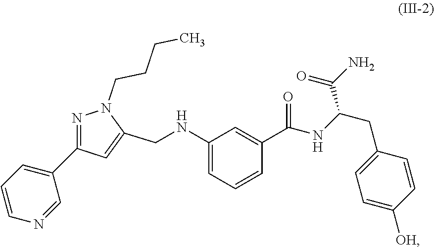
C1(NCC2=CC(C3=CC=CN=C3)=NN2CCCC)=CC=CC(C(=O)NC(CC2=CC=C([OH])C=C2)C(=O)N)=C1
